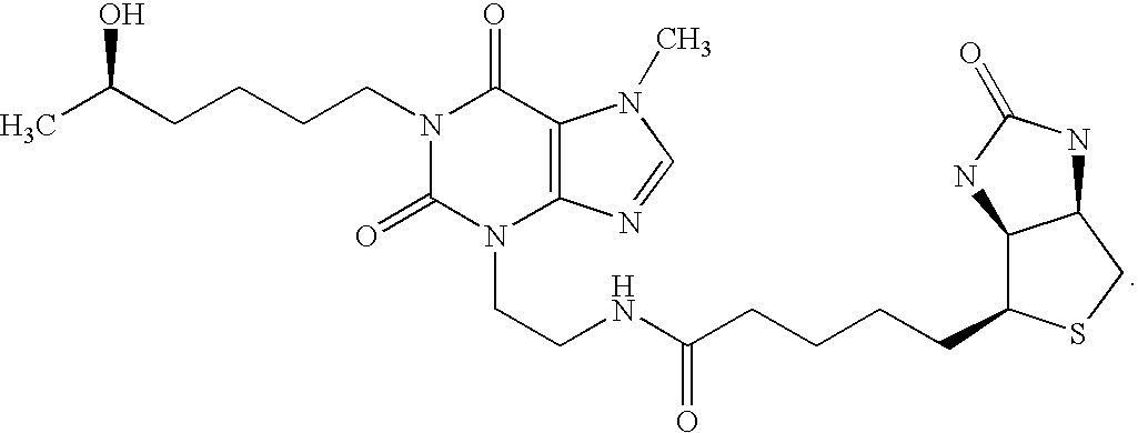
CC(CCCCN1C(=O)N(CCNC(CCCCC2C3C(CS2)NC(=O)N3)=O)C2=C(C1=O)N(C)C=N2)O
